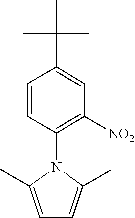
C1=C(C)N(C2=C([NO2])C=C(C(C)(C)C)C=C2)C(C)=C1
